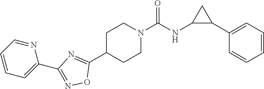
C1(C2C(NC(N3CCC(C4=NC(C5=CC=CC=N5)=NO4)CC3)=O)C2)=CC=CC=C1
